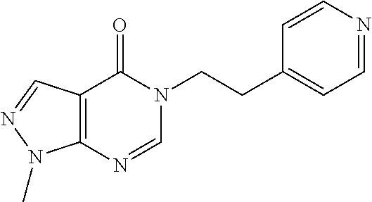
C12=C(N=CN(CCC3=CC=NC=C3)C1=O)N(C)N=C2
